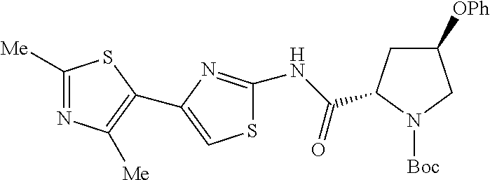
C1([Me])=NC([Me])=C(C2=CSC(NC(=O)C3CC([OPh])CN3[Boc])=N2)S1
